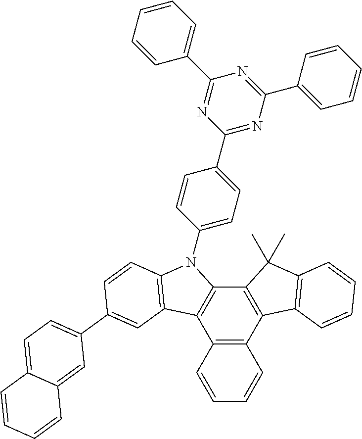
C12=C(C3=C(C4=C1C(C)(C)C1=C4C=CC=C1)C=CC=C3)C1=C(C=CC(C3=CC=C4C(=C3)C=CC=C4)=C1)N2C1=CC=C(C2=NC(C3=CC=CC=C3)=NC(C3=CC=CC=C3)=N2)C=C1
